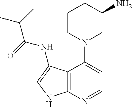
C12=C(N=CC=C1N1CC(N)CCC1)NC=C2NC(C(C)C)=O
